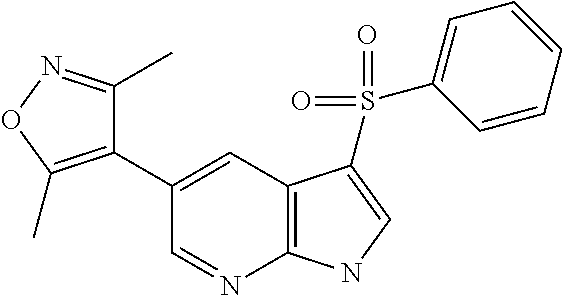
C1(C2=CC3=C(N=C2)NC=C3S(C2=CC=CC=C2)(=O)=O)=C(C)ON=C1C
